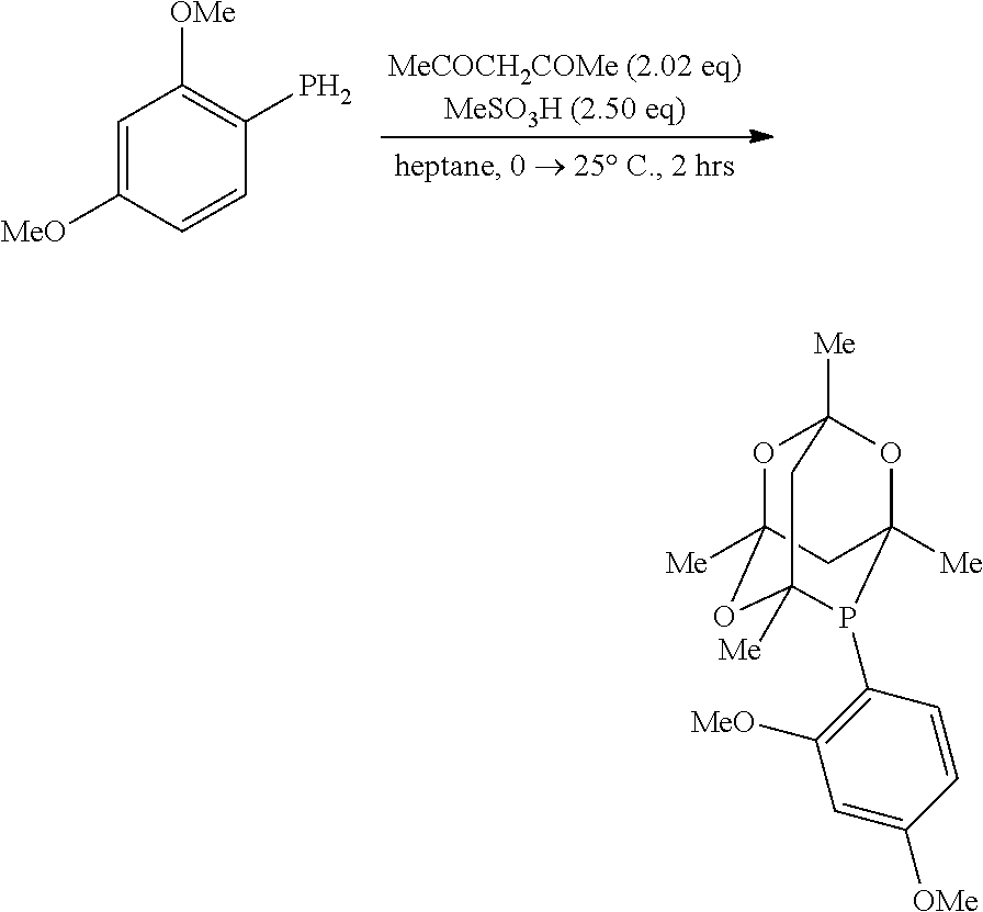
[MeCOCH2COMe (2.02 eq)MeSO3H (2.50 eq)].C1=C([MeO])C=CC(P)=C1[OMe].O1C2([Me])OC3([Me])P(C4=C([MeO])C=C([OMe])C=C4)C([Me])(OC1([Me])C3)C2
